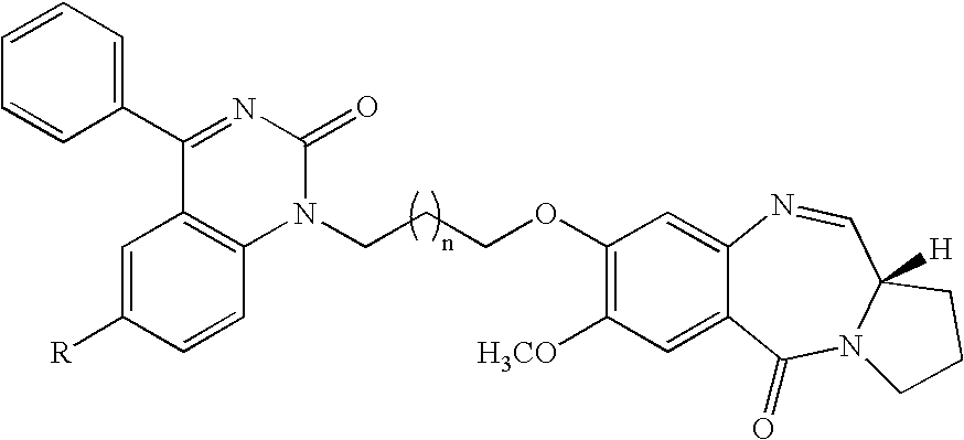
C1(C2=NC(=O)N(CCCOC3=C([H3CO])C=C4C(=C3)N=CC3([H])N(C4=O)CCC3)C3=C2C=C([R])C=C3)=CC=CC=C1
